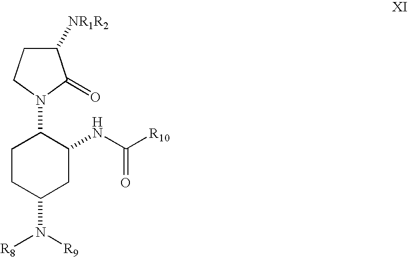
C1CC(N([R9])[R8])CC(NC([R10])=O)C1N1C(=O)C([NR1R2])CC1
